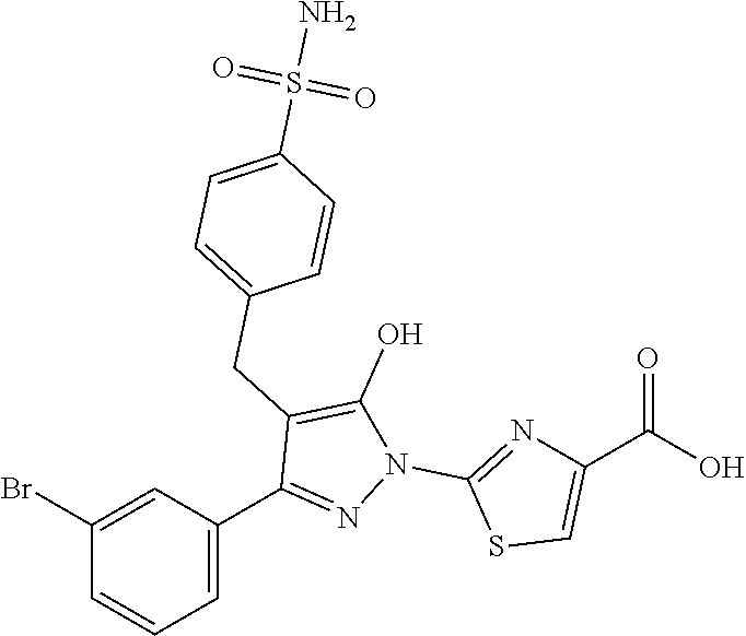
C1(Br)=CC(C2=NN(C3=NC(C(O)=O)=CS3)C(O)=C2CC2=CC=C(S(N)(=O)=O)C=C2)=CC=C1
